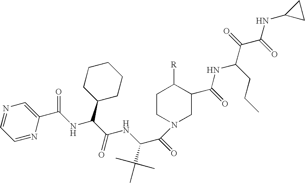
C1=NC(C(NC(C(NC(C(=O)N2CC(C(=O)NC(CCC)C(=O)C(=O)NC3CC3)C([R])CC2)C(C)(C)C)=O)C2CCCCC2)=O)=CN=C1
